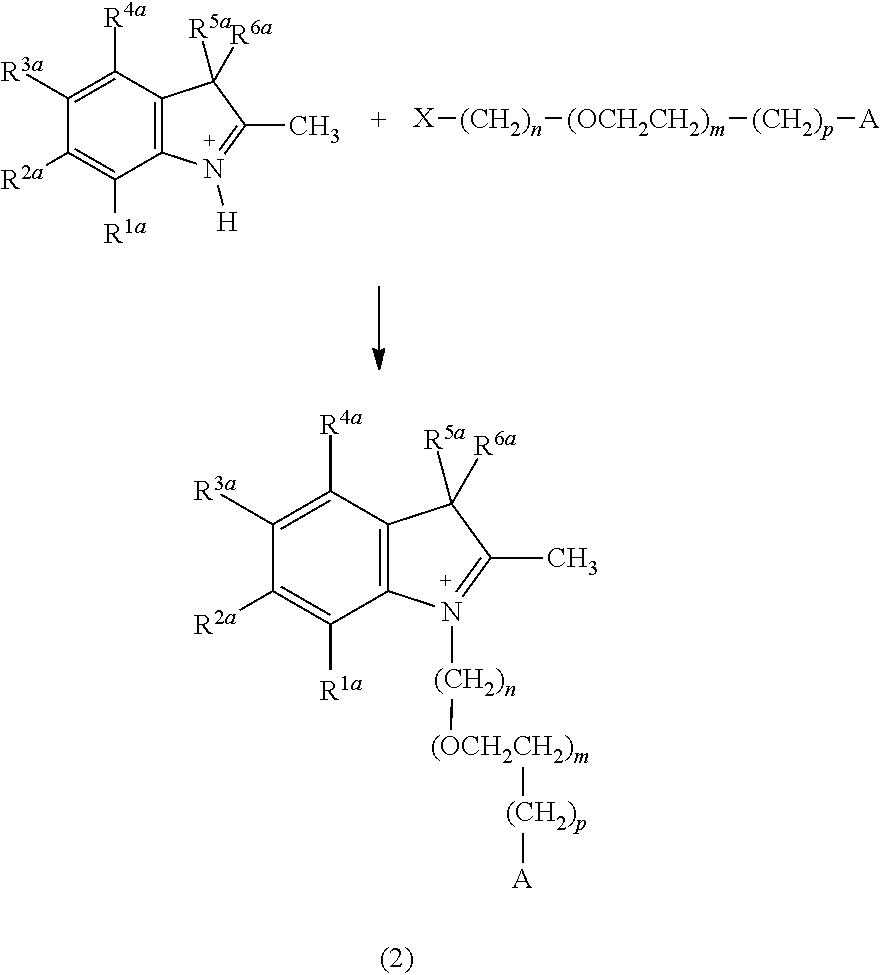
C12=C(C([R4a])=C([R3a])C([R2a])=C1[R1a])C([R5a])([R6a])C(C)=N2[(CH2)n][(OCH2CH2)m][(CH2)p][A].C12=C(C([R4a])=C([R3a])C([R2a])=C1[R1a])C([R5a])([R6a])C(C)=N2[H].[X][(CH2)n][(OCH2CH2)m][(CH2)p][A]
